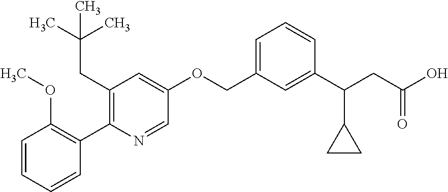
C1=CC=CC(C2=C(CC(C)(C)C)C=C(OCC3=CC=CC(C(CC(O)=O)C4CC4)=C3)C=N2)=C1OC
